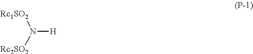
N([H])([Rc1SO2])[Rc2SO2]
